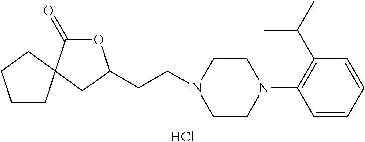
Cl.C1(N2CCN(CCC3OC(=O)C4(C3)CCCC4)CC2)=C(C(C)C)C=CC=C1
